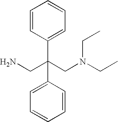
C1(C(CN(CC)CC)(CN)C2=CC=CC=C2)=CC=CC=C1
